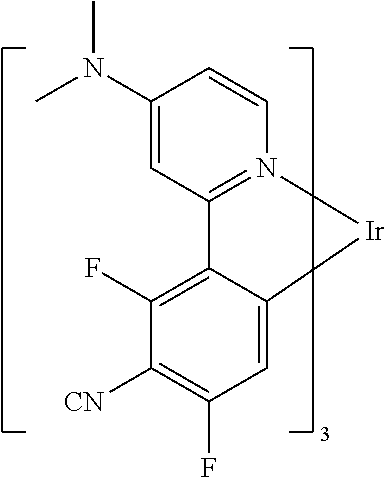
C12=CC(F)=C([CN])C(F)=C1C1=N(C=CC(N(C)C)=C1)[Ir]2
